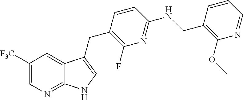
C1([F3C])=CN=C2C(=C1)C(CC1=C(F)N=C(NCC3=C(OC)N=CC=C3)C=C1)=CN2
